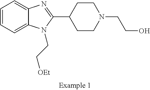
C1=CC=C2C(=C1)N=C(C1CCN(CCO)CC1)N2CC[OEt]
